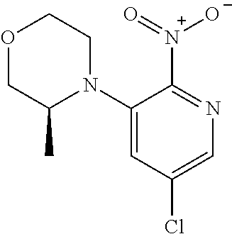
O1CC(C)N(C2=CC(Cl)=CN=C2[N+]([O-])=O)CC1
